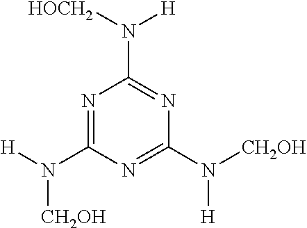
N1=C(N([H])[CH2OH])N=C(N([CH2OH])[H])N=C1N([H])[HOCH2]
